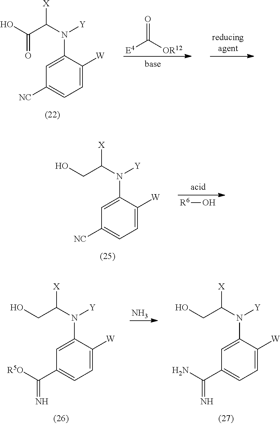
C1=C([W])C(N(C(C(O)=O)[X])[Y])=CC([NC])=C1.[E4]C([OR12])=O.[R6]O.C1=C([W])C(N(C(CO)[X])[Y])=CC([NC])=C1.N.C1=C([W])C(N(C(CO)[X])[Y])=CC(C([R5O])=N)=C1.C1=C([W])C(N(C(CO)[X])[Y])=CC(C(N)=N)=C1
